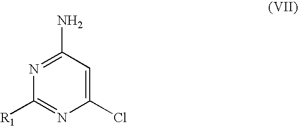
N1=C(N)C=C(Cl)N=C1[R1]
